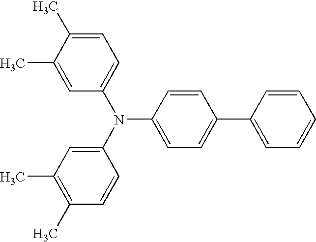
C1=CC(N(C2=CC(C)=C(C)C=C2)C2=CC=C(C)C(C)=C2)=CC=C1C1=CC=CC=C1
